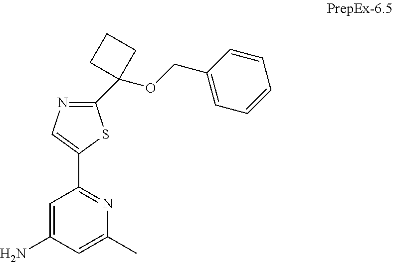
C1=C(N)C=C(C)N=C1C1=CN=C(C2(OCC3=CC=CC=C3)CCC2)S1
